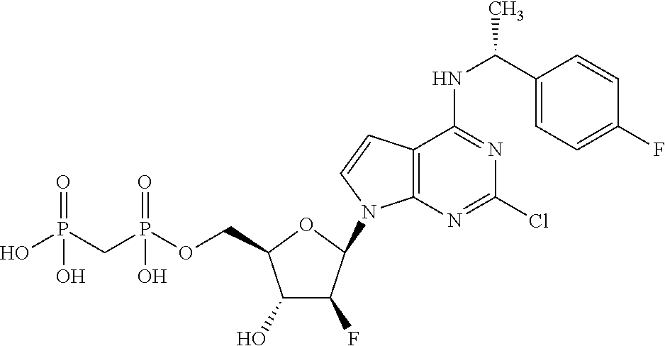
C1(O)C(F)C(N2C3=C(C=C2)C(NC(C2=CC=C(F)C=C2)C)=NC(Cl)=N3)OC1COP(CP(O)(=O)O)(=O)O
